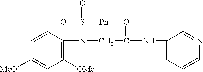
C1([OMe])=C(N(S(=O)([Ph])=O)CC(=O)NC2=CC=CN=C2)C=CC([MeO])=C1
